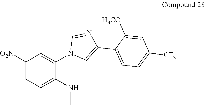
C1([O2N])=CC=C(NC)C(N2C=C(C3=CC=C([CF3])C=C3[H3CO])N=C2)=C1
